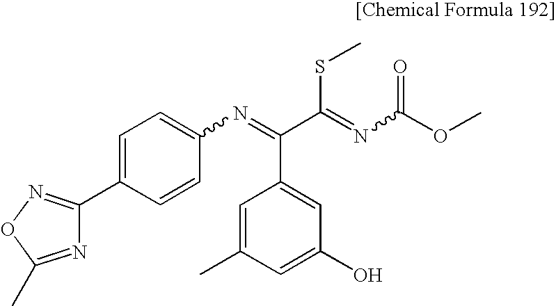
C1=C(C2=NOC(C)=N2)C=CC(N=C(C(=NC(OC)=O)SC)C2=CC(O)=CC(C)=C2)=C1
